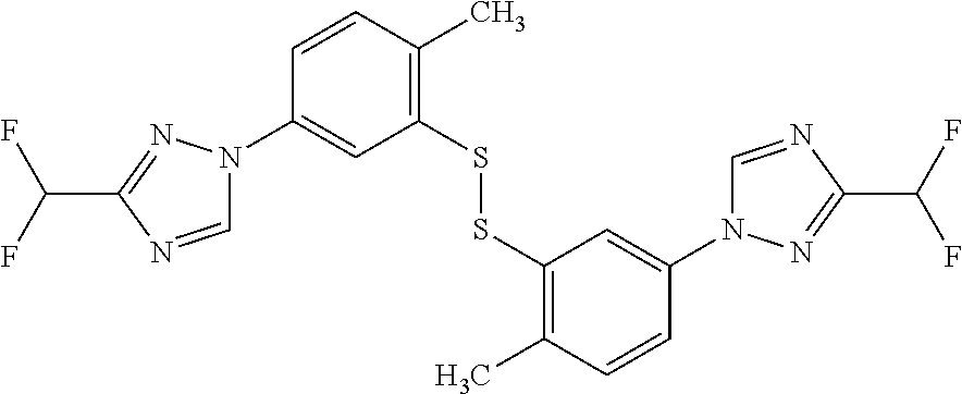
C1=NC(C(F)F)=NN1C1=CC(SSC2=C(C)C=CC(N3C=NC(C(F)F)=N3)=C2)=C(C)C=C1
